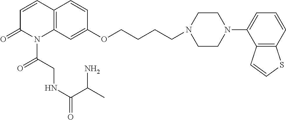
C12=C(C=C(OCCCCN3CCN(C4=CC=CC5=C4C=CS5)CC3)C=C1)N(C(CNC(C(N)C)=O)=O)C(=O)C=C2
